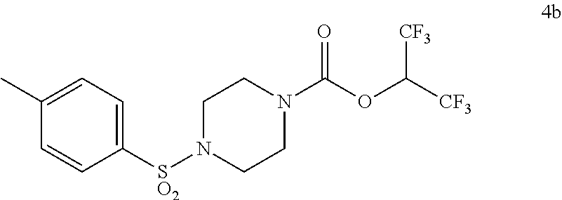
C1([SO2]N2CCN(C(OC([CF3])[CF3])=O)CC2)=CC=C(C)C=C1
